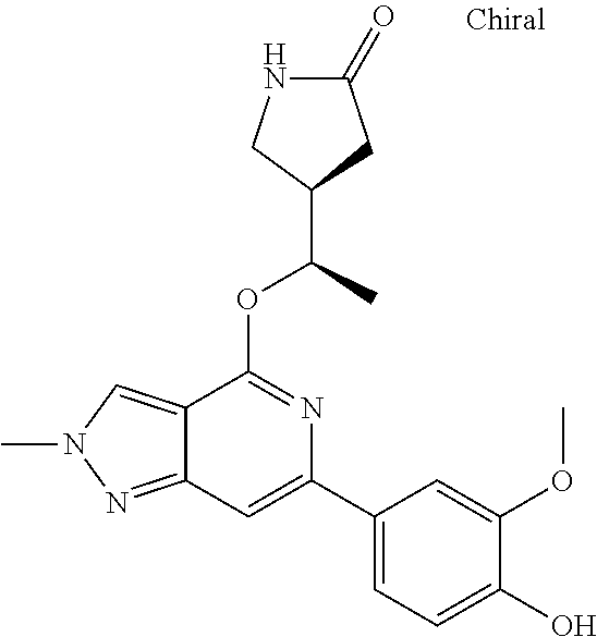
N1C(=O)CC(C(C)OC2=NC(C3=CC=C(O)C(OC)=C3)=CC3=NN(C)C=C23)C1
